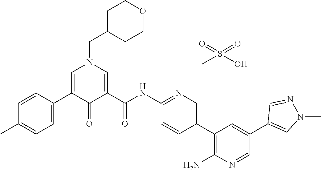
C1=CC(C2=CN(CC3CCOCC3)C=C(C(NC3=NC=C(C4=C(N)N=CC(C5=CN(C)N=C5)=C4)C=C3)=O)C2=O)=CC=C1C.CS(O)(=O)=O
